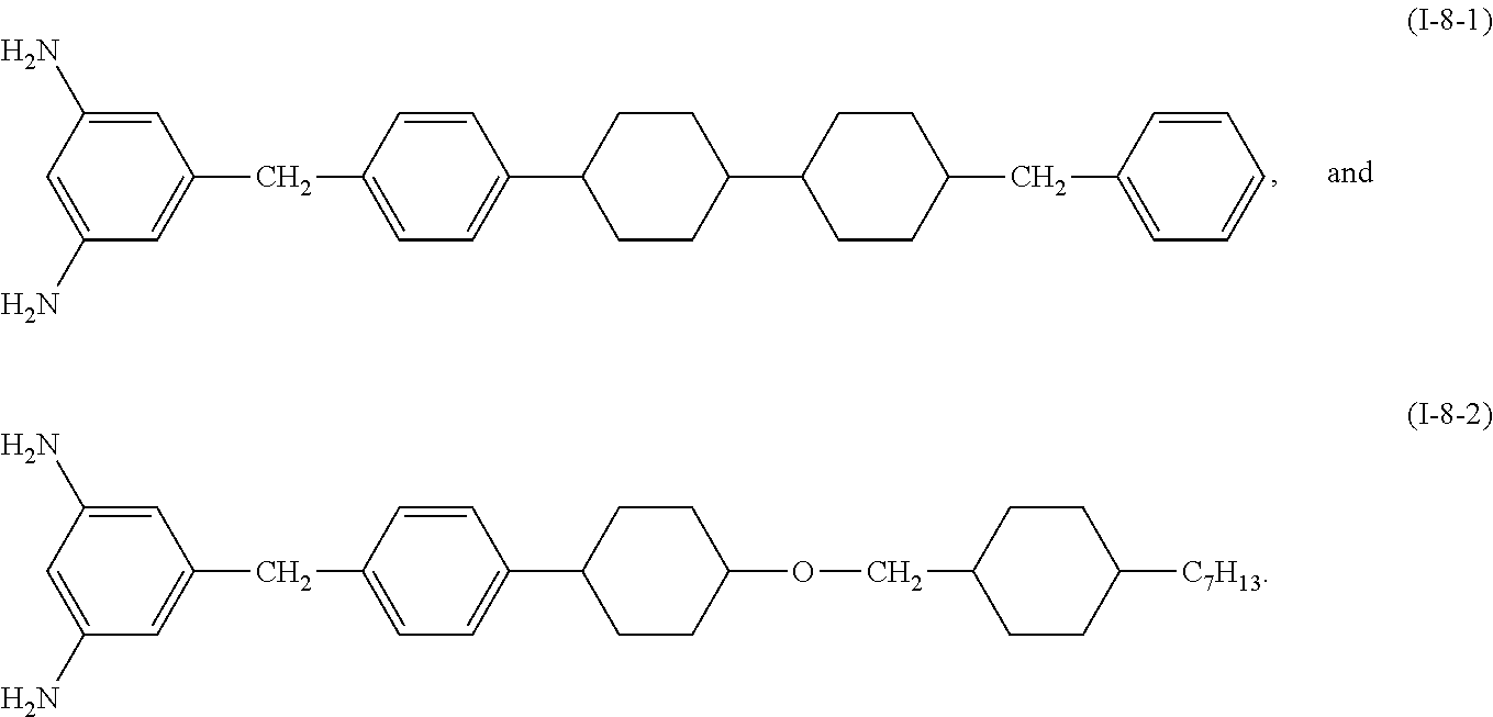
C1(CC2=CC=C(C3CCC(OCC4CCC([C7H13])CC4)CC3)C=C2)=CC(N)=CC(N)=C1.C1(CC2=CC=C(C3CCC(C4CCC(CC5=CC=CC=C5)CC4)CC3)C=C2)=CC(N)=CC(N)=C1
